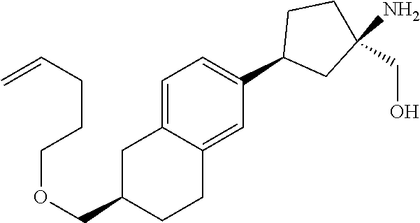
C1=C2C(=CC(C3CC(N)(CO)CC3)=C1)CCC(COCCCC=C)C2
